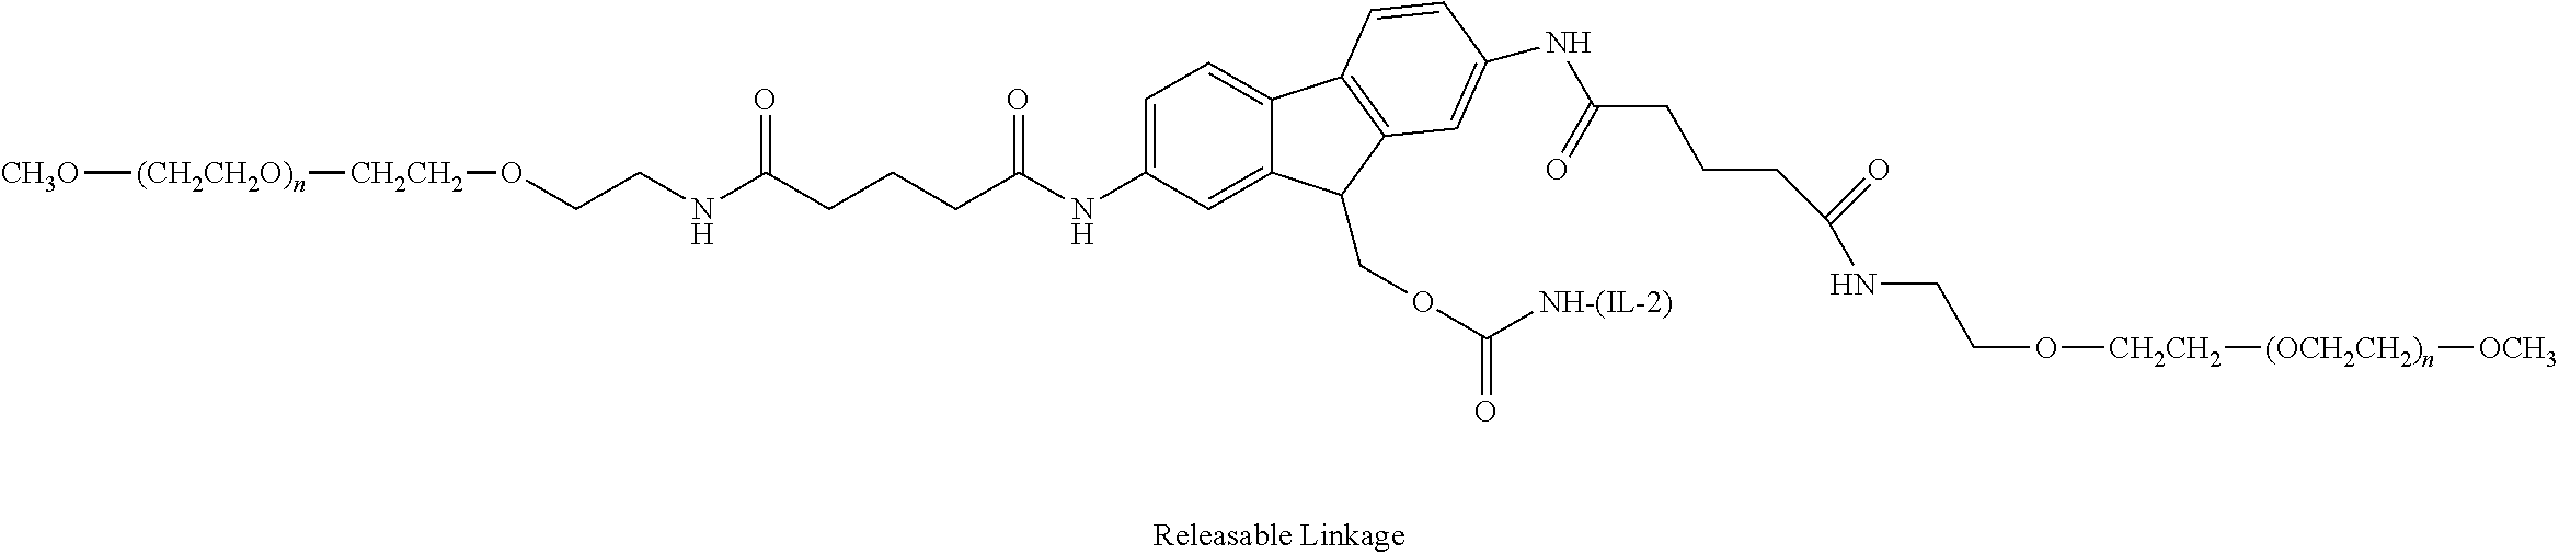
[CH3O][(CH2CH2O)n][CH2CH2]OCCNC(=O)CCCC(NC1=CC=C2C(=C1)C(COC([NH-(IL-2)])=O)C1=C2C=CC(NC(=O)CCCC(NCCO[CH2CH2][(OCH2CH2)n][OCH3])=O)=C1)=O
